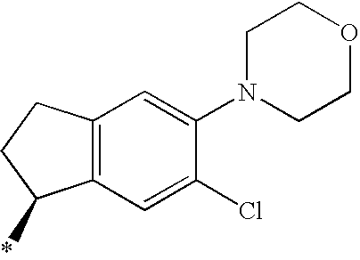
C1N(C2=CC3=C(C=C2Cl)C(*)CC3)CCOC1
